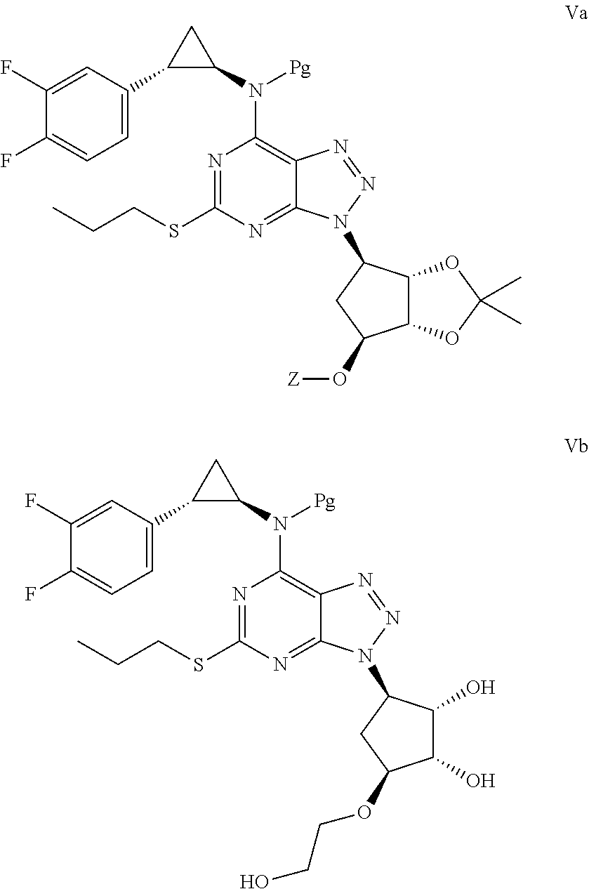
N1=C(SCCC)N=C2C(=C1N(C1CC1C1=CC=C(F)C(F)=C1)[Pg])N=NN2C1C2C(C(O[Z])C1)OC(C)(C)O2.N1=C(SCCC)N=C2C(=C1N(C1CC1C1=CC=C(F)C(F)=C1)[Pg])N=NN2C1C(O)C(O)C(OCCO)C1
